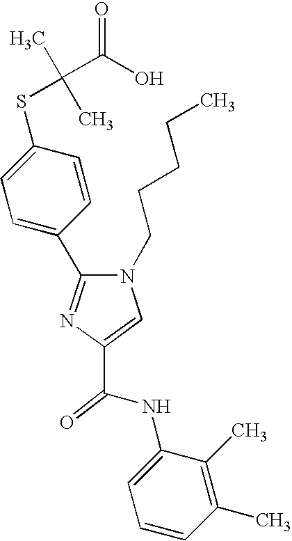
C1(NC(C2=CN(CCCCC)C(C3=CC=C(SC(C)(C)C(O)=O)C=C3)=N2)=O)=CC=CC(C)=C1C
